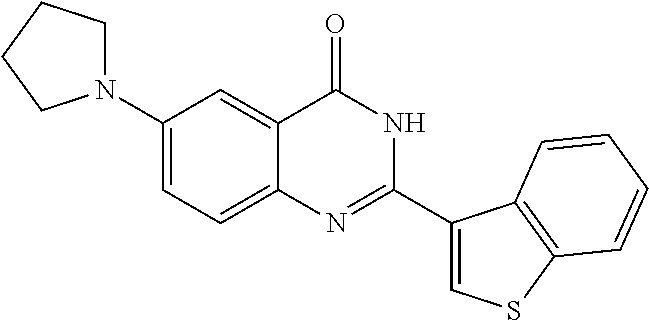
N1(C2=CC=C3C(=C2)C(=O)NC(C2=CSC4=C2C=CC=C4)=N3)CCCC1
